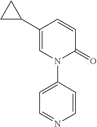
C1=C(C2CC2)C=CC(=O)N1C1=CC=NC=C1
